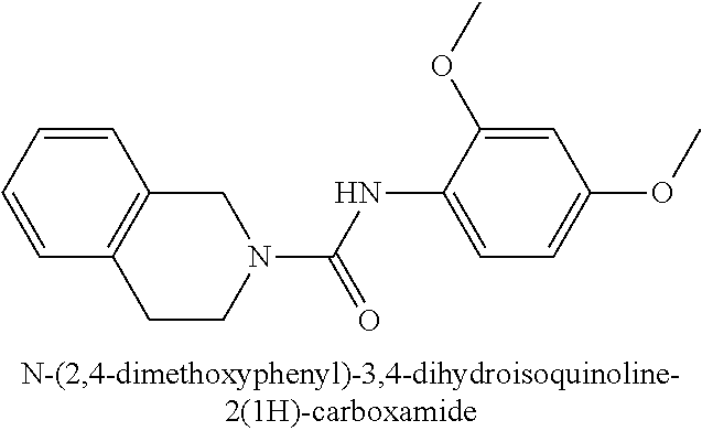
C1=CC=CC2=C1CN(C(NC1=CC=C(OC)C=C1OC)=O)CC2
